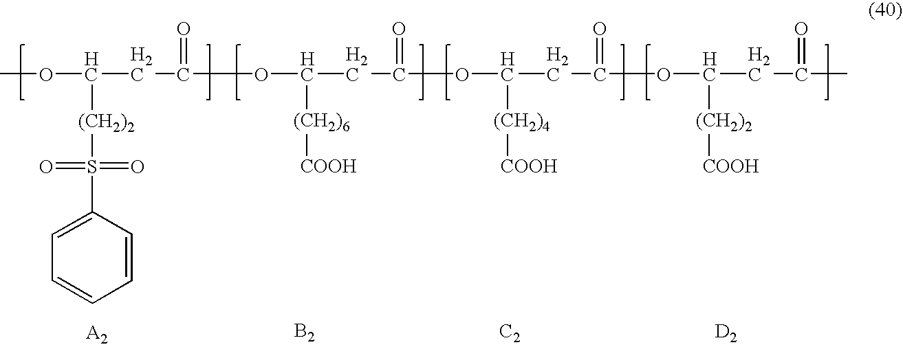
[B2].[C2].[D2].[(CH2)2](C(CC(=O)OC(CC(=O)OC(CC(=O)OC(CC(=O)C)[(CH2)2][COOH])[(CH2)4][COOH])[(CH2)6][COOH])OC)S(C1=CC=CC=C1)(=O)=O
